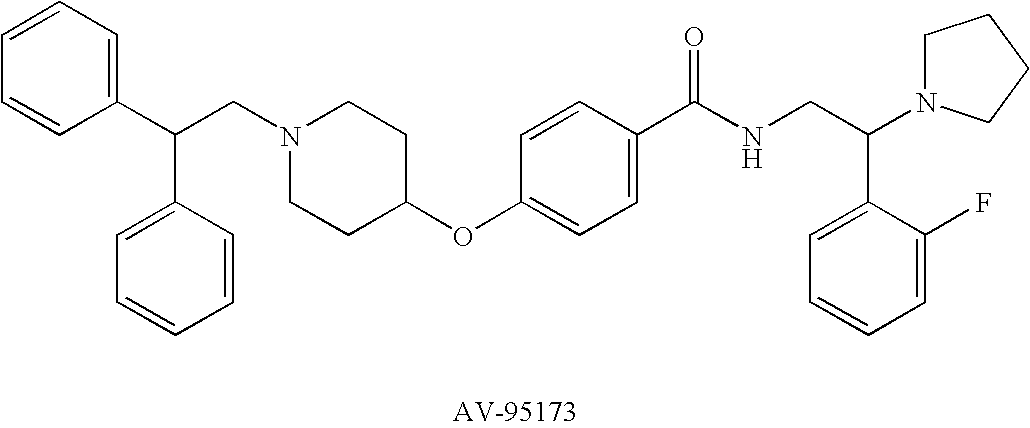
C1=CC=C(C(CN2CCC(OC3=CC=C(C(NCC(C4=CC=CC=C4F)N4CCCC4)=O)C=C3)CC2)C2=CC=CC=C2)C=C1
